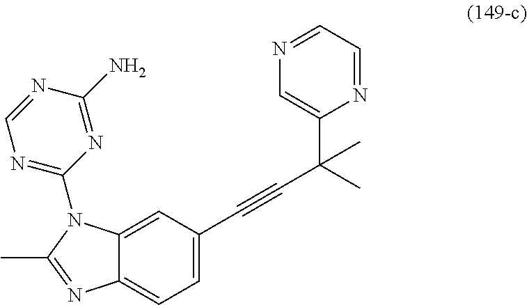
C12=CC(C#CC(C3=CN=CC=N3)(C)C)=CC=C1N=C(C)N2C1=NC=NC(N)=N1
